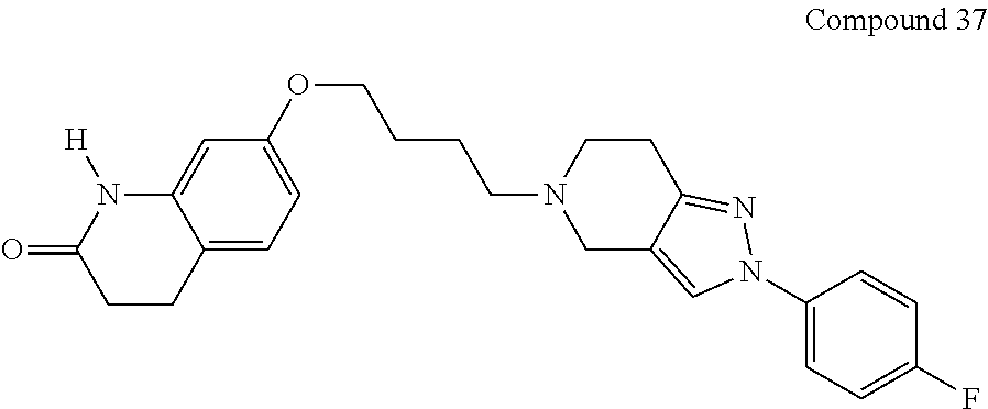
C12=CC=C(OCCCCN3CC4=CN(C5=CC=C(F)C=C5)N=C4CC3)C=C1N([H])C(=O)CC2
